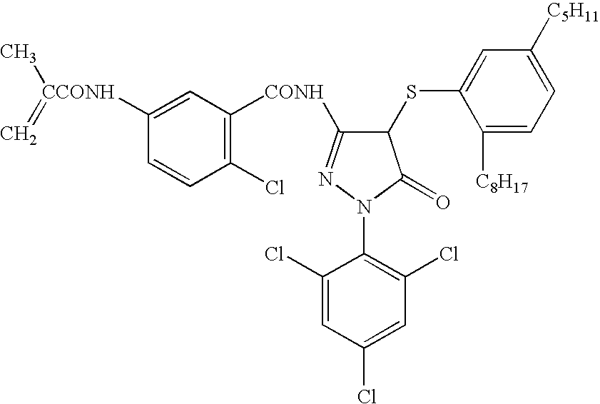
C1(N2C(=O)C(SC3=CC([C5H11])=CC=C3[C8H17])C([CONH]C3=C(Cl)C=CC([CCONH](=C)C)=C3)=N2)=C(Cl)C=C(Cl)C=C1Cl
